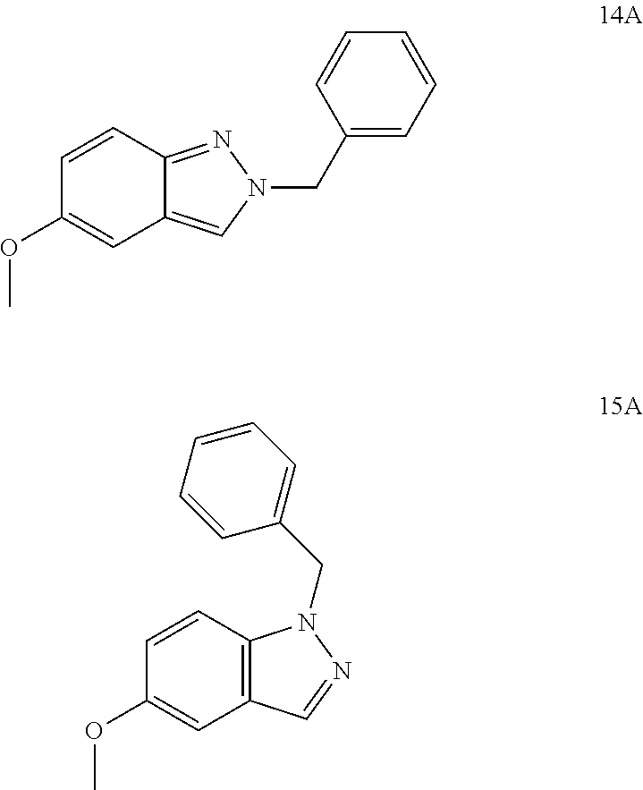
C1=CC2=NN(CC3=CC=CC=C3)C=C2C=C1OC.C1(OC)=CC2=C(C=C1)N(CC1=CC=CC=C1)N=C2
